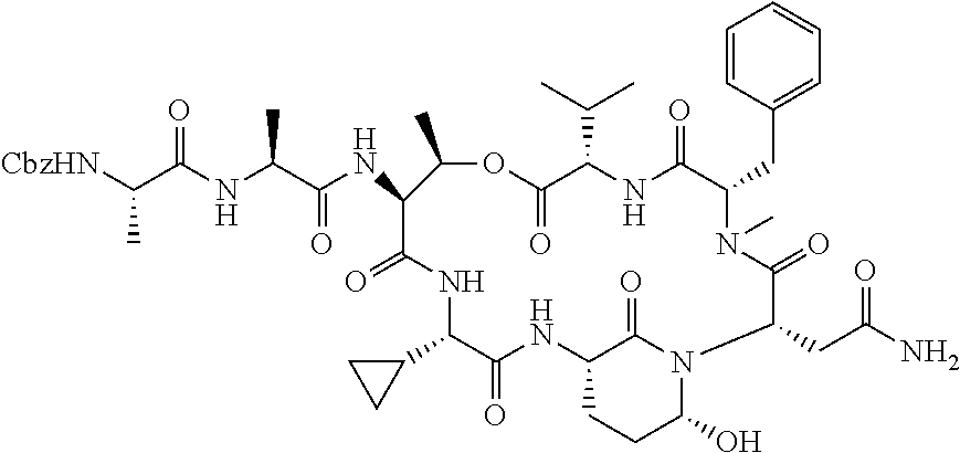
C1=CC(CC2N(C)C(=O)C(CC(N)=O)N3C(O)CCC(NC(=O)C(C4CC4)NC(=O)C(NC(C(NC(C([CbzHN])C)=O)C)=O)C(C)OC(=O)C(C(C)C)NC2=O)C3=O)=CC=C1
